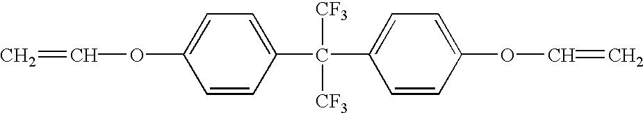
C=COC1=CC=C(C(C2=CC=C(OC=C)C=C2)([CF3])[CF3])C=C1
